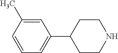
C1=CC(C)=CC(C2CCNCC2)=C1
